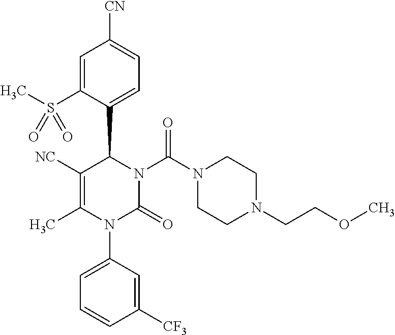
C1([NC])=C(C)N(C2=CC=CC([CF3])=C2)C(=O)N(C(N2CCN(CCOC)CC2)=O)C1C1=CC=C([CN])C=C1S(C)(=O)=O
